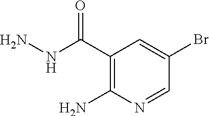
C1(C(NN)=O)=C(N)N=CC(Br)=C1
